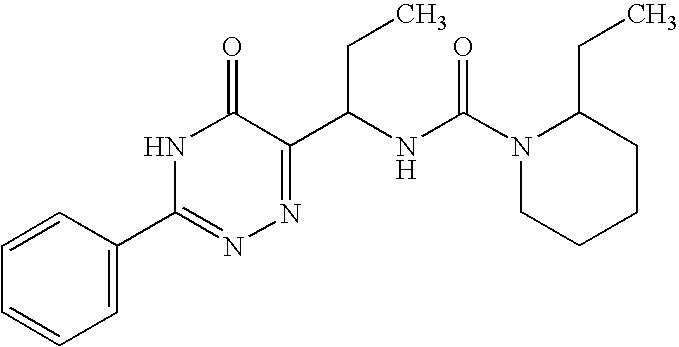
N1C(=O)C(C(NC(N2CCCCC2CC)=O)CC)=NN=C1C1=CC=CC=C1
